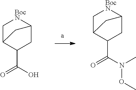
C1C2C(C(O)=O)CC([BocN]1)C2.C1C2C(C(N(C)OC)=O)CC([BocN]1)C2
